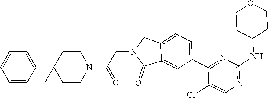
C12=CC=C(C3=NC(NC4CCOCC4)=NC=C3Cl)C=C1C(=O)N(CC(N1CCC(C3=CC=CC=C3)(C)CC1)=O)C2
